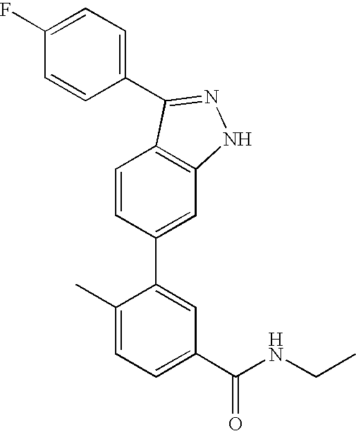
C1=CC(C2=CC(C(NCC)=O)=CC=C2C)=CC2=C1C(C1=CC=C(F)C=C1)=NN2
